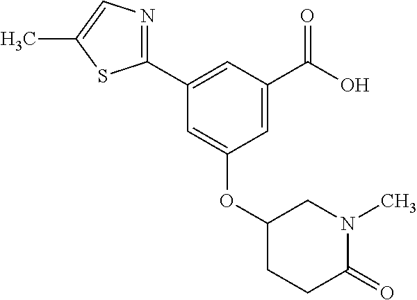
C1=C(C(O)=O)C=C(C2=NC=C(C)S2)C=C1OC1CN(C)C(=O)CC1
